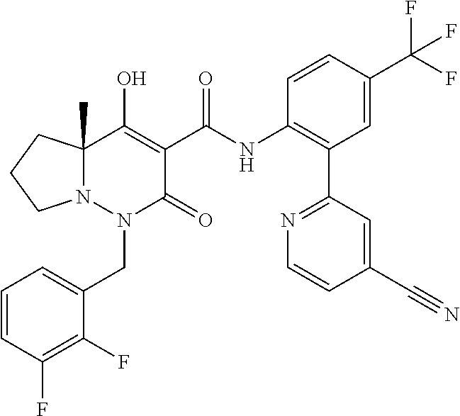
C1=CC(F)=C(F)C(CN2C(=O)C(C(=O)NC3=C(C4=NC=CC(C#N)=C4)C=C(C(F)(F)F)C=C3)=C(O)C3(C)N2CCC3)=C1
